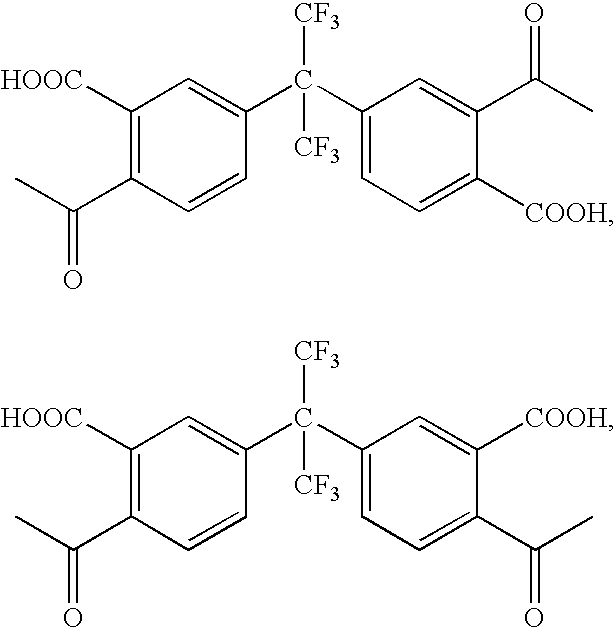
C1([HOOC])=C(C(C)=O)C=CC(C([CF3])(C2=CC=C([COOH])C(C(C)=O)=C2)[CF3])=C1.C1([HOOC])=C(C(C)=O)C=CC(C([CF3])(C2=CC=C(C(C)=O)C([COOH])=C2)[CF3])=C1
